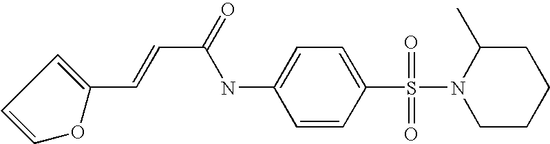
C1=CC(S(N2CCCCC2C)(=O)=O)=CC=C1NC(C=CC1=CC=CO1)=O
